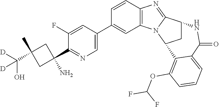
C1=C(C2=CC3=C(C=C2)N=C2N3C3CC2NC(=O)C2=CC=CC(OC(F)F)=C32)C=C(F)C(C2(N)CC(C)(C([D])([D])O)C2)=N1
